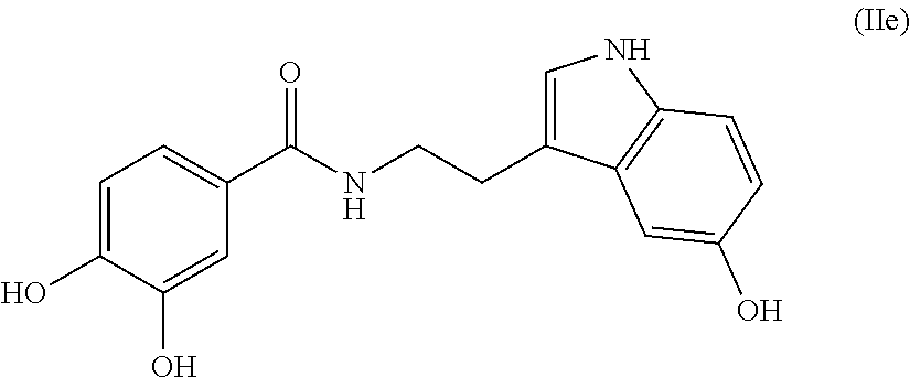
C1=C(O)C(O)=CC(C(NCCC2=CNC3=C2C=C(O)C=C3)=O)=C1
